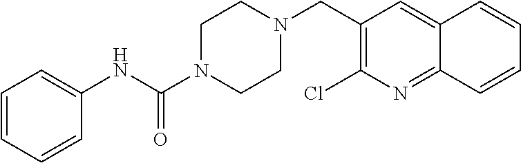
C1=CC=CC(NC(N2CCN(CC3=C(Cl)N=C4C(=C3)C=CC=C4)CC2)=O)=C1
